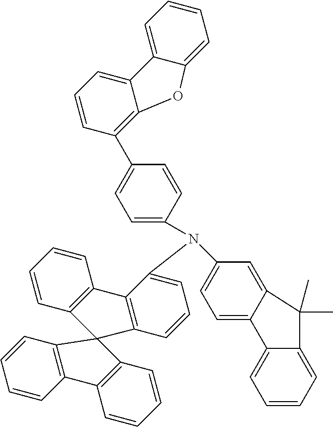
C1(C2=C3C(=CC=C2)C2=CC=CC=C2O3)=CC=C(N(C2=CC=C3C(=C2)C(C)(C)C2=CC=CC=C32)C2=CC=CC3=C2C2=C(C=CC=C2)C32C3=C(C=CC=C3)C3=C2C=CC=C3)C=C1
